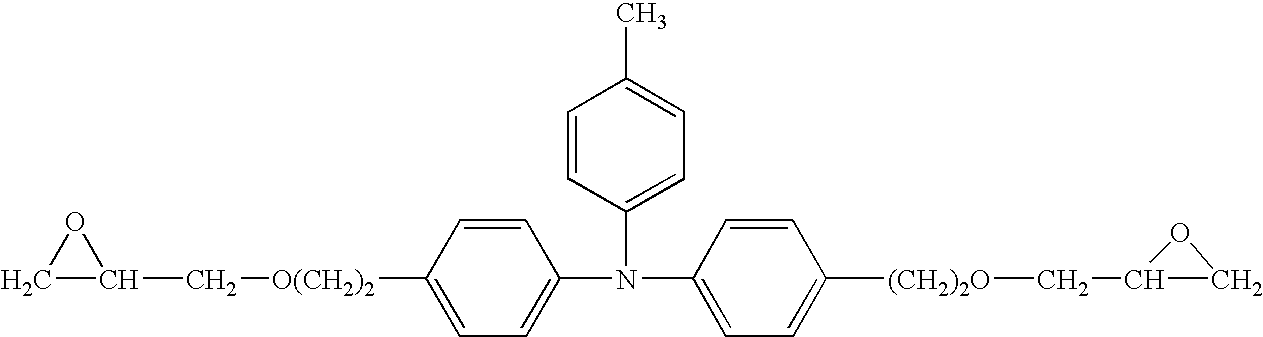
C1C(C[O(CH2)2]C2=CC=C(N(C3=CC=C([(CH2)2O]CC4CO4)C=C3)C3=CC=C(C)C=C3)C=C2)O1
